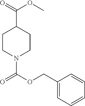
C1(C(=O)OC)CCN(C(OCC2=CC=CC=C2)=O)CC1
